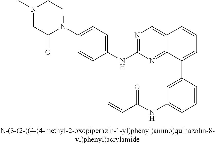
N1=C(NC2=CC=C(N3CCN(C)CC3=O)C=C2)N=C2C(=C1)C=CC=C2C1=CC(NC(C=C)=O)=CC=C1
